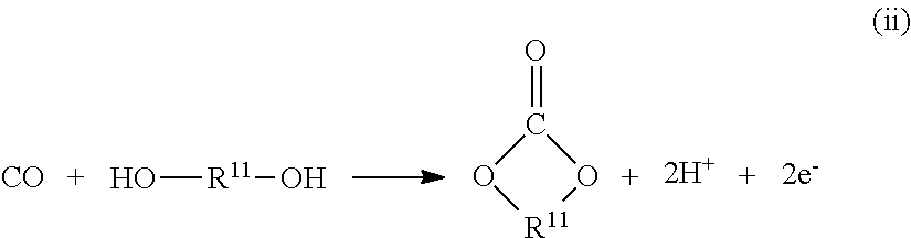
[CO].O[R11]O.C1(=O)O[R11]O1
